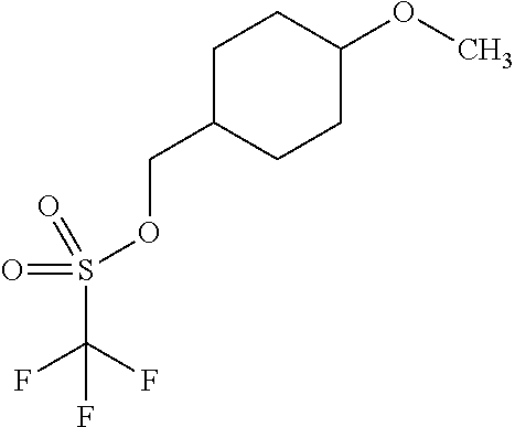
C1C(COS(=O)(=O)C(F)(F)F)CCC(OC)C1
